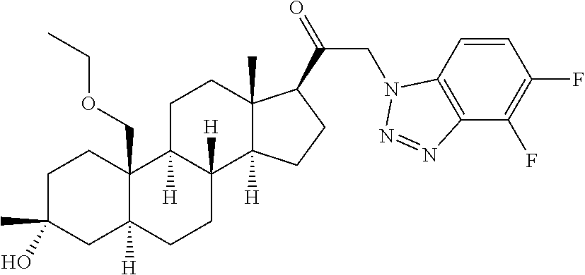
C1C(C)(O)CC2([H])C(COCC)(C1)C1([H])C([H])(CC2)C2([H])C(C)(CC1)C(C(=O)CN1C3=C(C(F)=C(F)C=C3)N=N1)CC2
